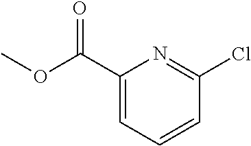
C1(C(OC)=O)=CC=CC(Cl)=N1
